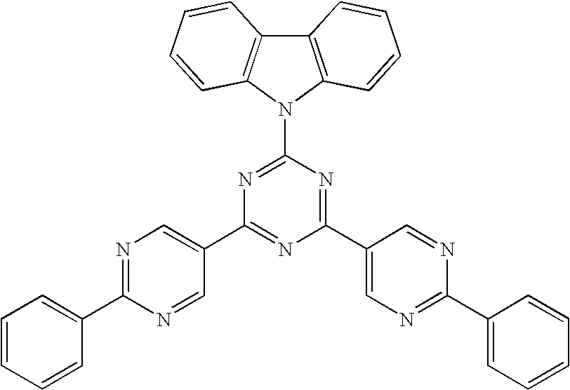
C1(C2=CN=C(C3=CC=CC=C3)N=C2)=NC(C2=CN=C(C3=CC=CC=C3)N=C2)=NC(N2C3=C(C4=C2C=CC=C4)C=CC=C3)=N1
